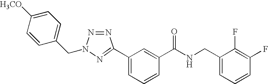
C1(CN2N=NC(C3=CC=CC(C(NCC4=CC=CC(F)=C4F)=O)=C3)=N2)=CC=C([H3CO])C=C1
